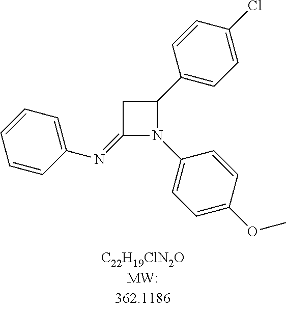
C1(=NC2=CC=CC=C2)N(C2=CC=C(OC)C=C2)C(C2=CC=C(Cl)C=C2)C1
